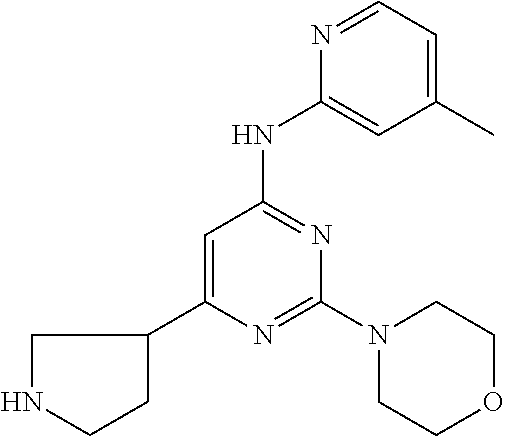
N1=CC=C(C)C=C1NC1=NC(N2CCOCC2)=NC(C2CNCC2)=C1
